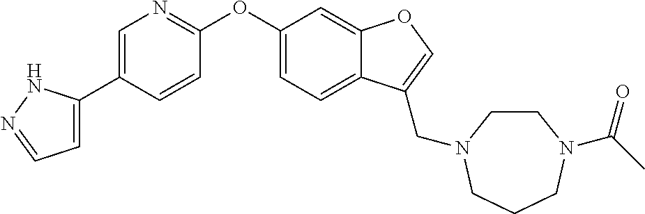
C1=C(C2=CN=C(OC3=CC=C4C(=C3)OC=C4CN3CCN(C(=O)C)CCC3)C=C2)NN=C1
